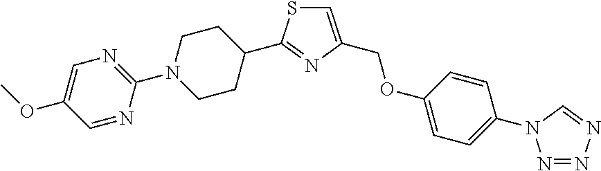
C1=C(OC)C=NC(N2CCC(C3=NC(COC4=CC=C(N5N=NN=C5)C=C4)=CS3)CC2)=N1
